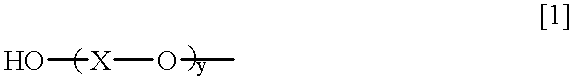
O[X]OC
